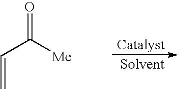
O=C([Me])C=C
